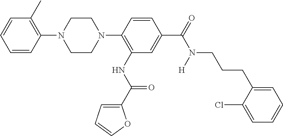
C1=CC(N2CCN(C3=C(NC(C4=CC=CO4)=O)C=C(C(=O)N(CCCC4=CC=CC=C4Cl)[H])C=C3)CC2)=C(C)C=C1
